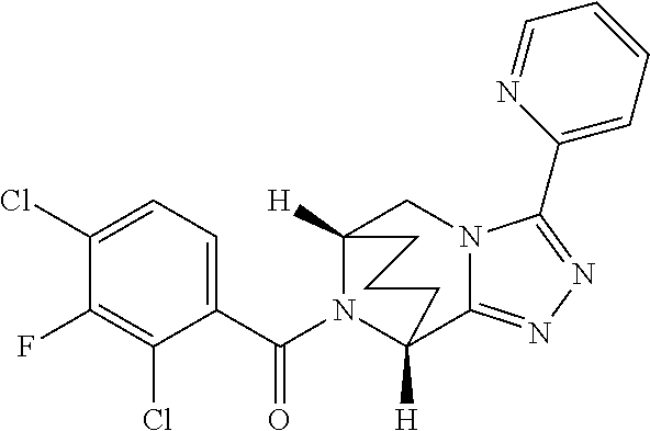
C1(Cl)=CC=C(C(N2C3([H])C4=NN=C(C5=CC=CC=N5)N4CC2([H])CCC3)=O)C(Cl)=C1F
